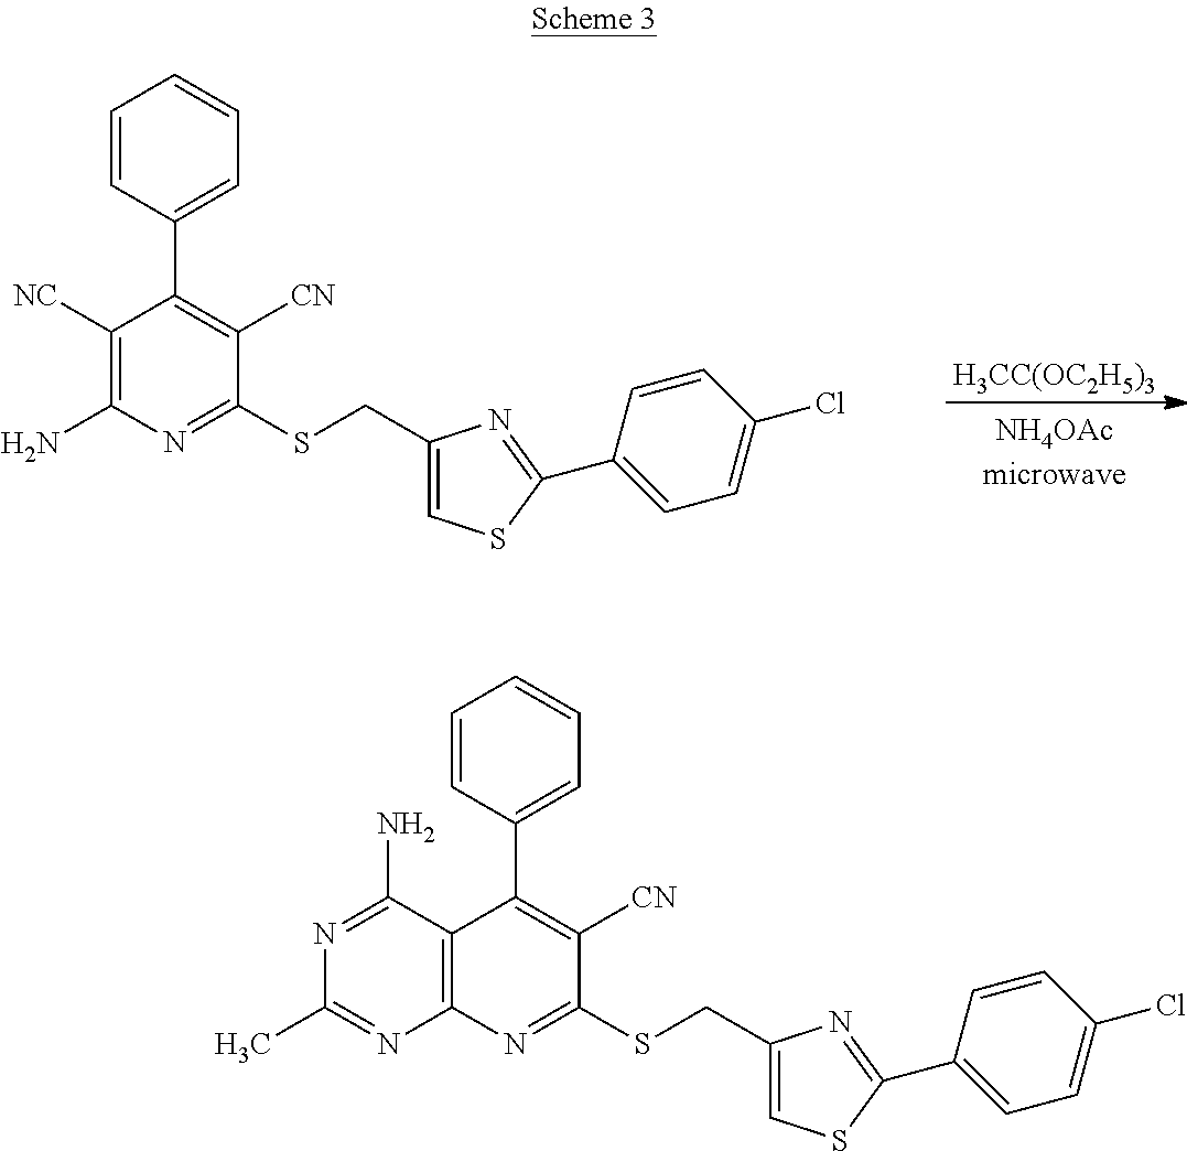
[H3CC(OC2H5)3].C1=CC(C2=C([CN])C(SCC3=CSC(C4=CC=C(Cl)C=C4)=N3)=NC(N)=C2[NC])=CC=C1.C1=CC(C2=C([CN])C(SCC3=CSC(C4=CC=C(Cl)C=C4)=N3)=NC3=C2C(N)=NC(C)=N3)=CC=C1
